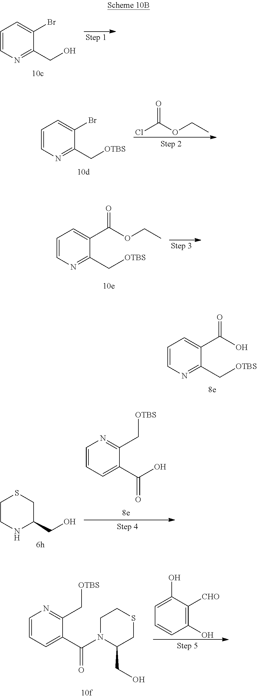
OC(C1=CC=CN=C1C[OTBS])=O.C1=CN=C(CO)C(Br)=C1.CCOC(C1=CC=CN=C1C[OTBS])=O.C1=CN=C(C[OTBS])C(Br)=C1.ClC(=O)OCC.C1CNC(CO)CS1.OC(C1=CC=CN=C1C[OTBS])=O.C1=C(O)C([CHO])=C(O)C=C1.S1CCN(C(C2=CC=CN=C2C[OTBS])=O)C(CO)C1
